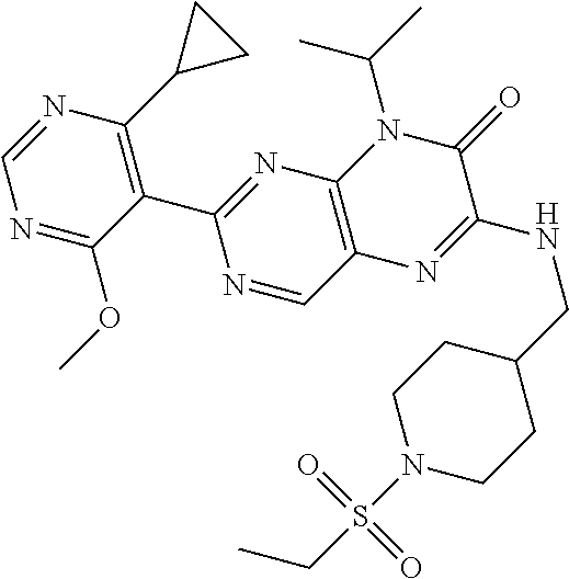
C1=NC(C2CC2)=C(C2=NC3=C(C=N2)N=C(NCC2CCN(S(=O)(=O)CC)CC2)C(=O)N3C(C)C)C(OC)=N1
